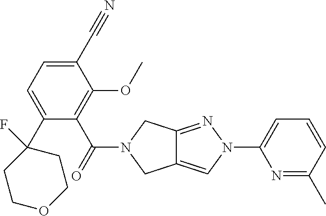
C1(C#N)=CC=C(C2(F)CCOCC2)C(C(=O)N2CC3=CN(C4=CC=CC(C)=N4)N=C3C2)=C1OC
